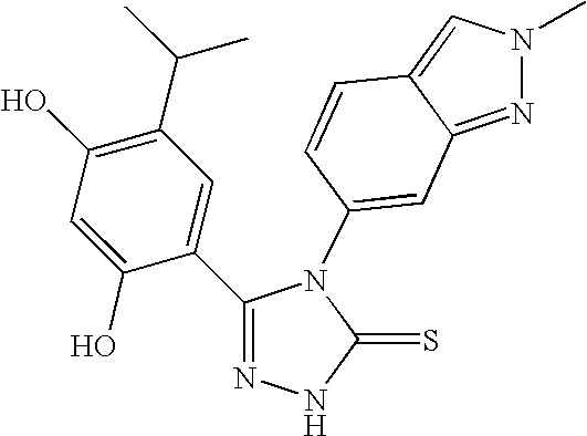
C1(O)=C(C(C)C)C=C(C2=NNC(=S)N2C2=CC3=NN(C)C=C3C=C2)C(O)=C1
